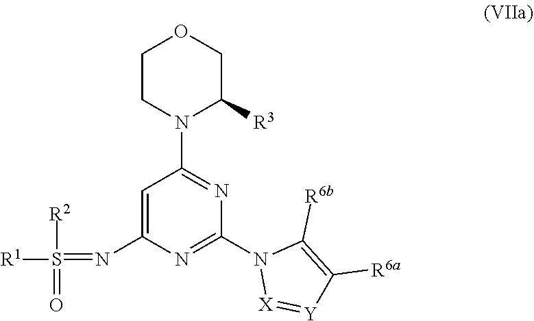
N(C1=CC(N2CCOCC2[R3])=NC(N2[X]=[Y]C([R6a])=C2[R6b])=N1)=S([R1])(=O)[R2]
